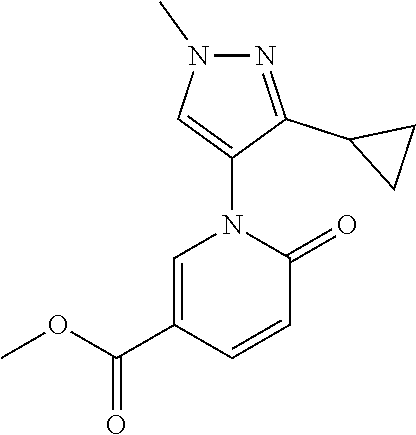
C1=C(C(OC)=O)C=CC(=O)N1C1=CN(C)N=C1C1CC1
